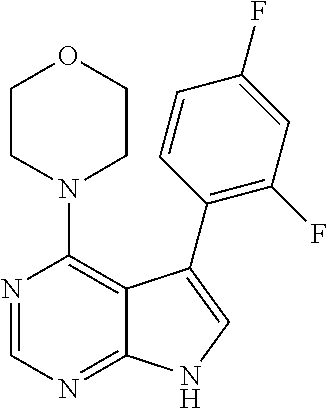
C12=NC=NC(N3CCOCC3)=C1C(C1=C(F)C=C(F)C=C1)=CN2
